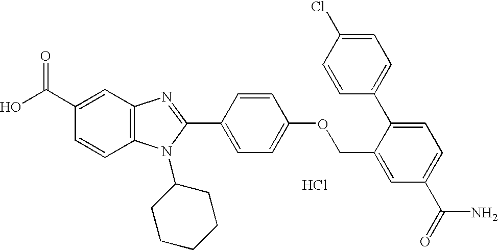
OC(C1=CC2=C(C=C1)N(C1CCCCC1)C(C1=CC=C(OCC3=CC(C(=O)N)=CC=C3C3=CC=C(Cl)C=C3)C=C1)=N2)=O.Cl
